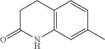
C1C(=O)NC2=C(C1)C=CC(C)=C2
